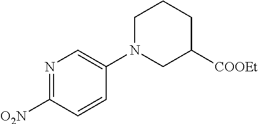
C1N(C2=CN=C([O2N])C=C2)CC([COOEt])CC1
